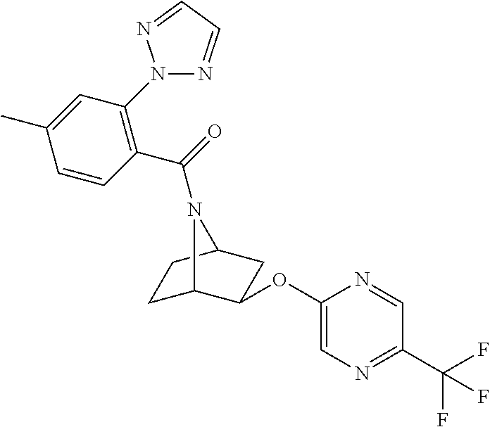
C1C2C(OC3=CN=C(C(F)(F)F)C=N3)CC(C1)N2C(=O)C1=C(N2N=CC=N2)C=C(C)C=C1
